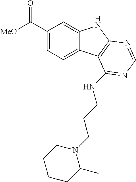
C1(C([MeO])=O)=CC=C2C(=C1)NC1=C2C(NCCCN2CCCCC2C)=NC=N1
